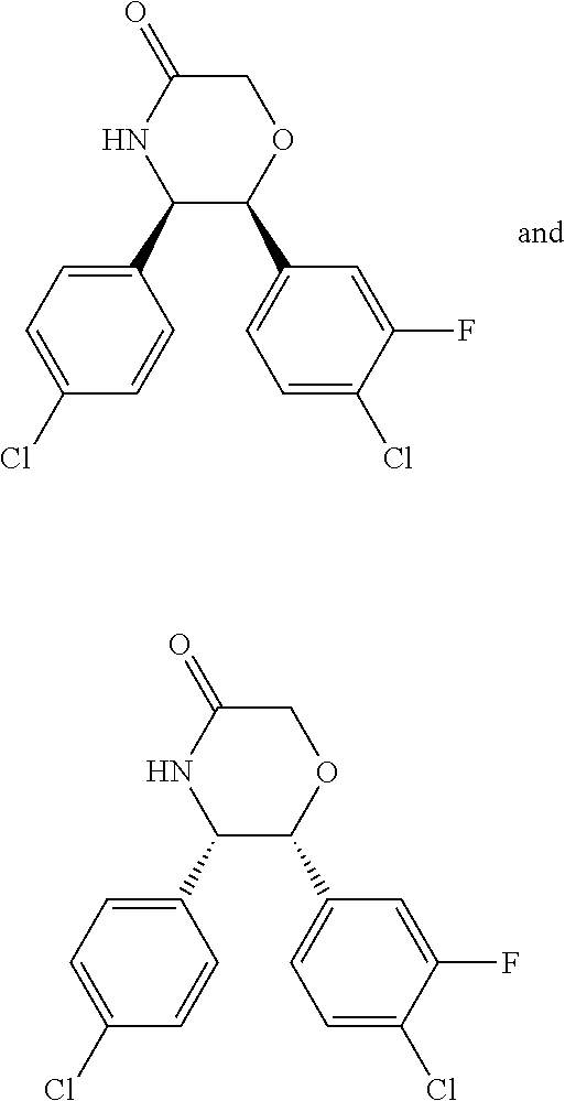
C1(C2=CC=C(Cl)C=C2)C(C2=CC=C(Cl)C(F)=C2)OCC(=O)N1.C1(C2=CC=C(Cl)C=C2)C(C2=CC=C(Cl)C(F)=C2)OCC(=O)N1
